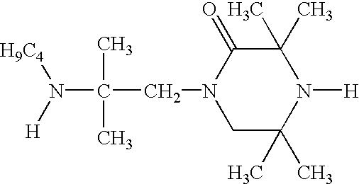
N(C(C)(C)CN1CC(C)(C)N([H])C(C)(C)C1=O)([H9C4])[H]
